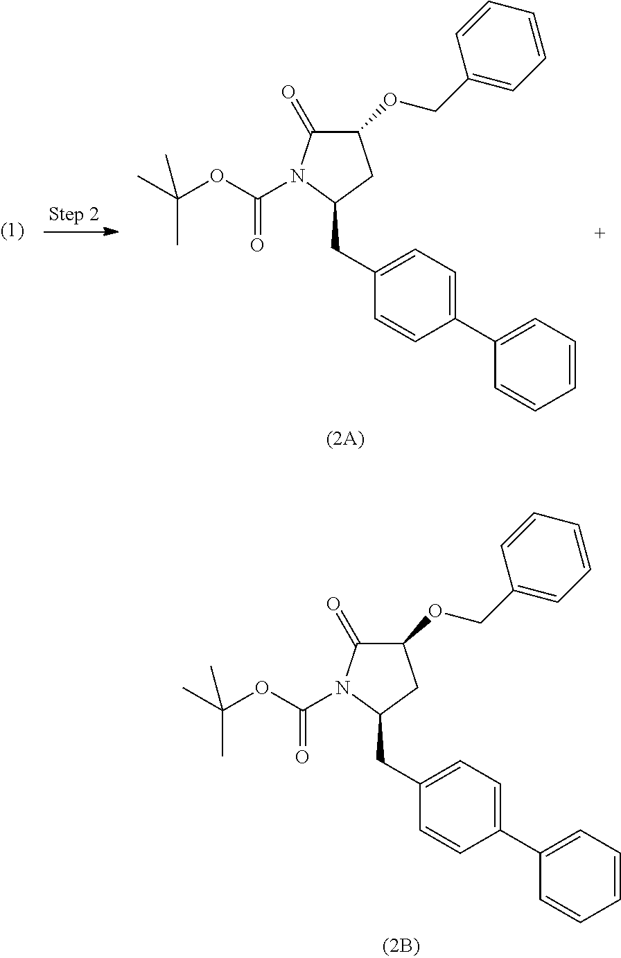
C1(C2=CC=CC=C2)=CC=C(CC2N(C(OC(C)(C)C)=O)C(=O)C(OCC3=CC=CC=C3)C2)C=C1.C1(C2=CC=CC=C2)=CC=C(CC2N(C(OC(C)(C)C)=O)C(=O)C(OCC3=CC=CC=C3)C2)C=C1
